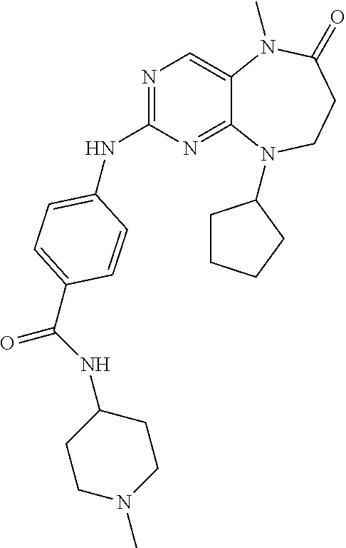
N1=C(NC2=CC=C(C(NC3CCN(C)CC3)=O)C=C2)N=C2C(=C1)N(C)C(=O)CCN2C1CCCC1
